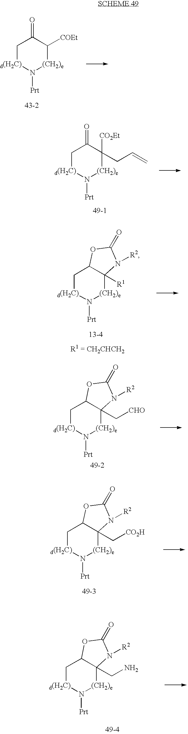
C1[d(H2C)]N([Prt])[(CH2)e]C([COEt])C1=O.C1[d(H2C)]N([Prt])[(CH2)e]C(CC=C)([CO2Et])C1=O.C1[d(H2C)]N([Prt])[(CH2)e]C2([R1])C1OC(=O)N2[R2].C1[d(H2C)]N([Prt])[(CH2)e]C2(C[CHO])C1OC(=O)N2[R2].C1[d(H2C)]N([Prt])[(CH2)e]C2(C[CO2H])C1OC(=O)N2[R2].C1[d(H2C)]N([Prt])[(CH2)e]C2(CN)C1OC(=O)N2[R2]
